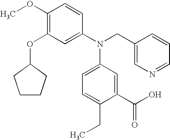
C1(OC)=C(OC2CCCC2)C=C(N(CC2=CN=CC=C2)C2=CC=C(CC)C(C(=O)O)=C2)C=C1
